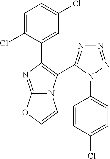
C1=C(Cl)C(C2=C(C3=NN=NN3C3=CC=C(Cl)C=C3)N3C(=N2)OC=C3)=CC(Cl)=C1
